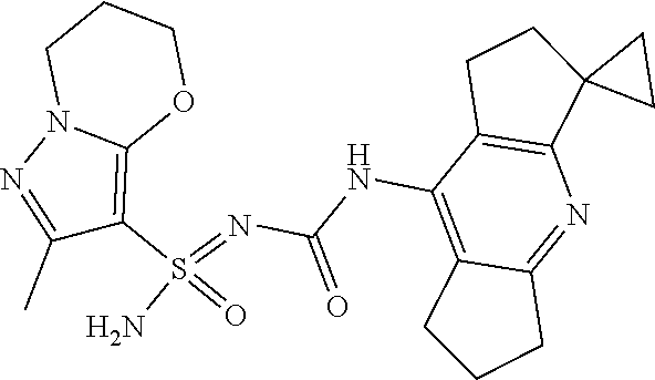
C(NC1=C2C(=NC3=C1CCC31CC1)CCC2)(N=S(N)(=O)C1=C2N(N=C1C)CCCO2)=O
